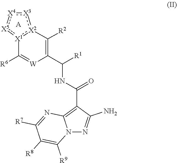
C1(C(NC(C2=C3N(N=C2N)C([R9])=C([R8])C([R7])=N3)=O)[R1])=C([R2])[X2]2:[X3]:[X4]:[X5]:[X1]:2C([R6])=[W]1.[A]
